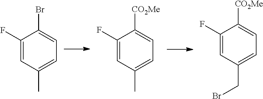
C1(F)=CC(C)=CC=C1Br.C1(F)=CC(C)=CC=C1[CO2Me].C1(F)=CC(CBr)=CC=C1[CO2Me]
